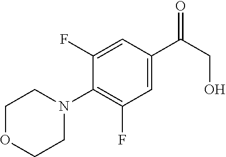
C1(F)=CC(C(CO)=O)=CC(F)=C1N1CCOCC1
